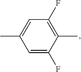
C1(C)=C(F)C=C(C)C=C1F
